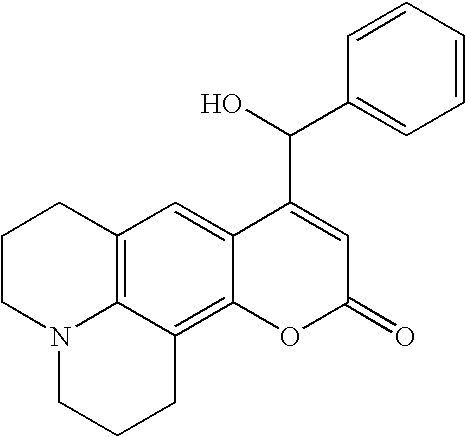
C12=C3C(=C4C(=C1)C(C(C1=CC=CC=C1)O)=CC(=O)O4)CCCN3CCC2
